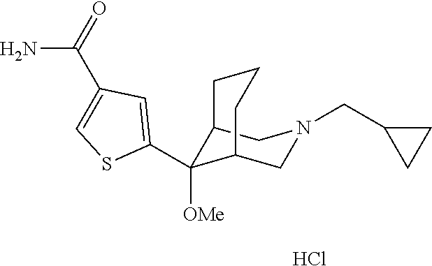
C12C(C3=CC(C(=O)N)=CS3)([OMe])C(CN(CC3CC3)C1)CCC2.Cl
